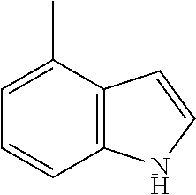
C1=C(C)C2=C(C=C1)NC=C2
